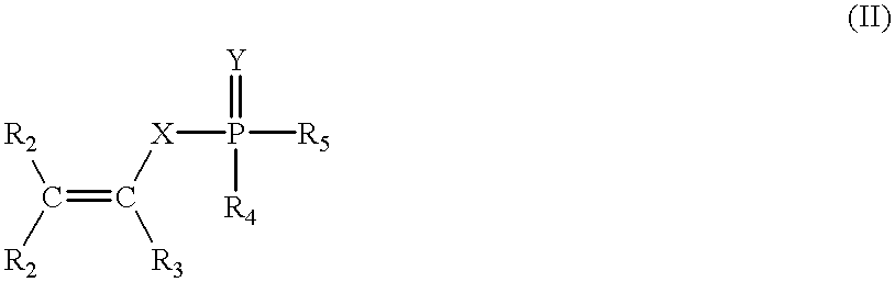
[R2]C(=C([R3])[X]P([R5])(=[Y])[R4])[R2]
